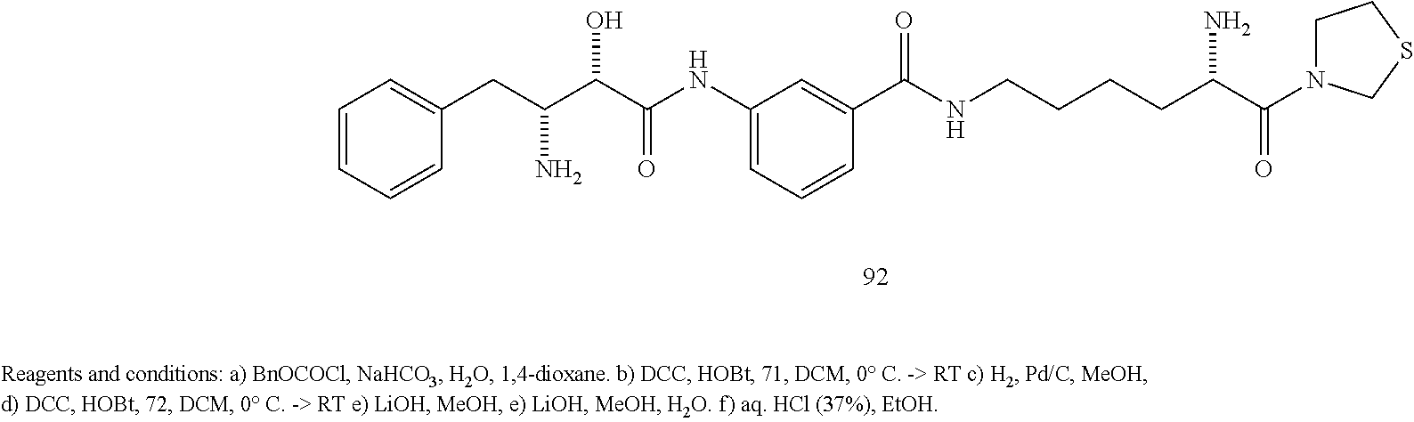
N(C1=CC=CC(C(NCCCCC(C(=O)N2CCSC2)N)=O)=C1)C(C(C(CC1=CC=CC=C1)N)O)=O
